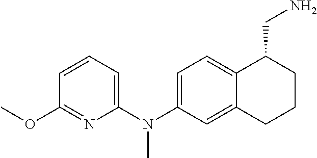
C1(OC)=NC(N(C2=CC=C3C(=C2)CCCC3CN)C)=CC=C1
